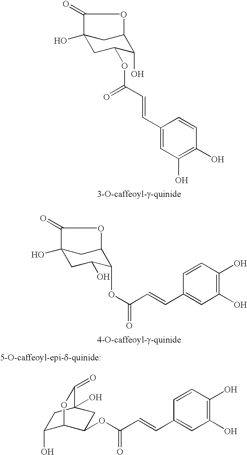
C12(O)CC(OC(C=CC3=CC(O)=C(O)C=C3)=O)C(O)C(C1)OC2=O.C12(O)CC(O)C(OC(=O)C=CC3=CC(O)=C(O)C=C3)C(C1)OC2=O.C1(O)C2C(OC(C=CC3=CC(O)=C(O)C=C3)=O)CC(O)(C1)C(=O)O2
